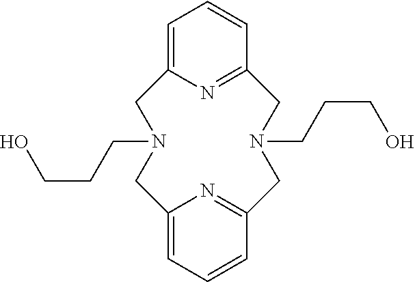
C12=NC(=CC=C1)CN(CCCO)CC1=CC=CC(=N1)CN(CCCO)C2
